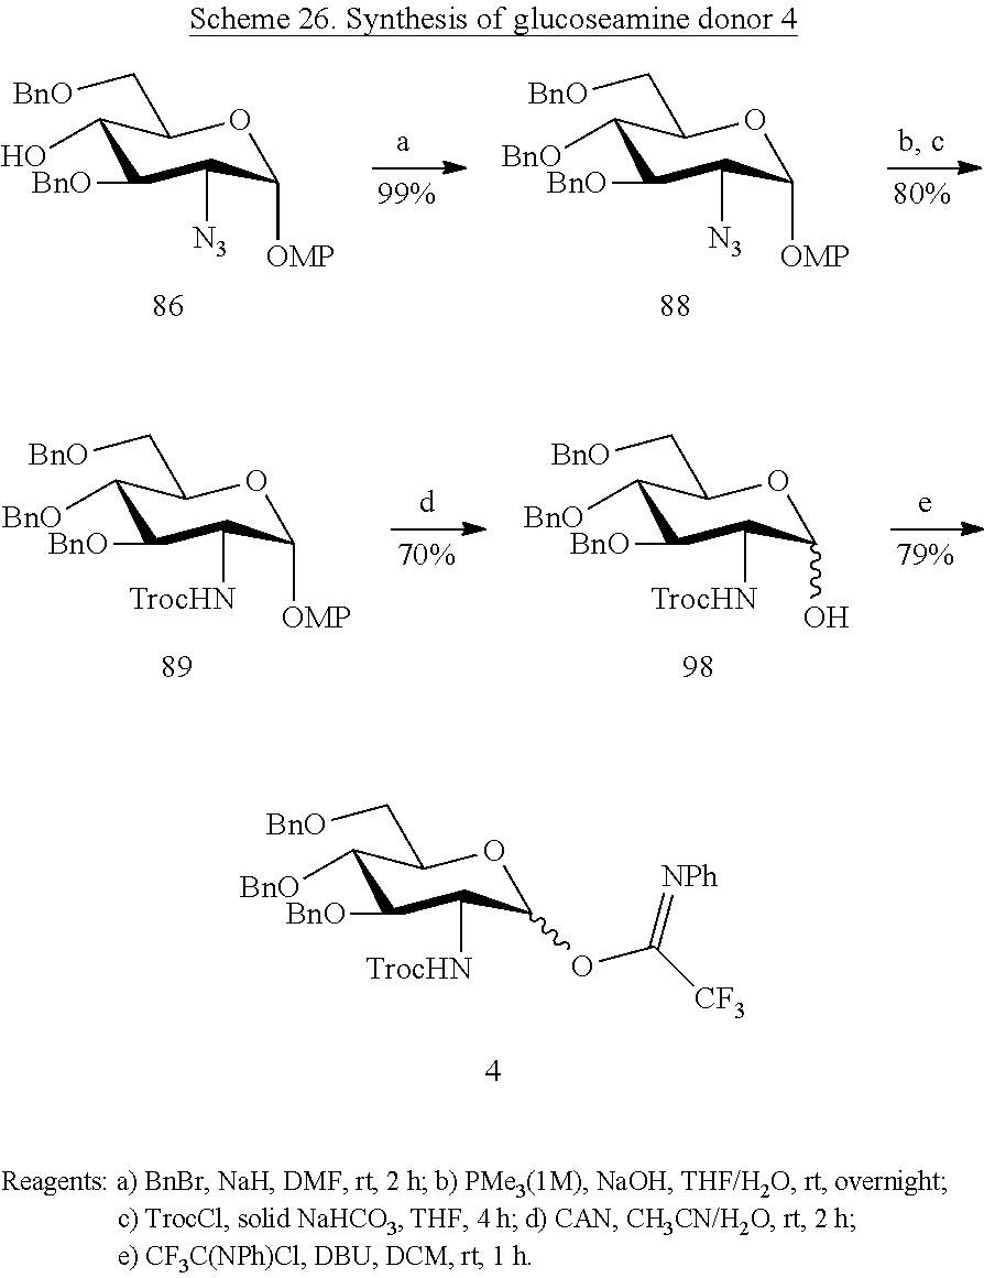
C1([BnO])C([BnO])C([TrocHN])C(OC([CF3])=[NPh])OC1C[BnO].C1(O)C([BnO])C([N3])C([OMP])OC1C[BnO].C1([BnO])C([BnO])C([N3])C([OMP])OC1C[BnO].C1([BnO])C([BnO])C([TrocHN])C([OMP])OC1C[BnO].C1([BnO])C([BnO])C([TrocHN])C(O)OC1C[BnO]
